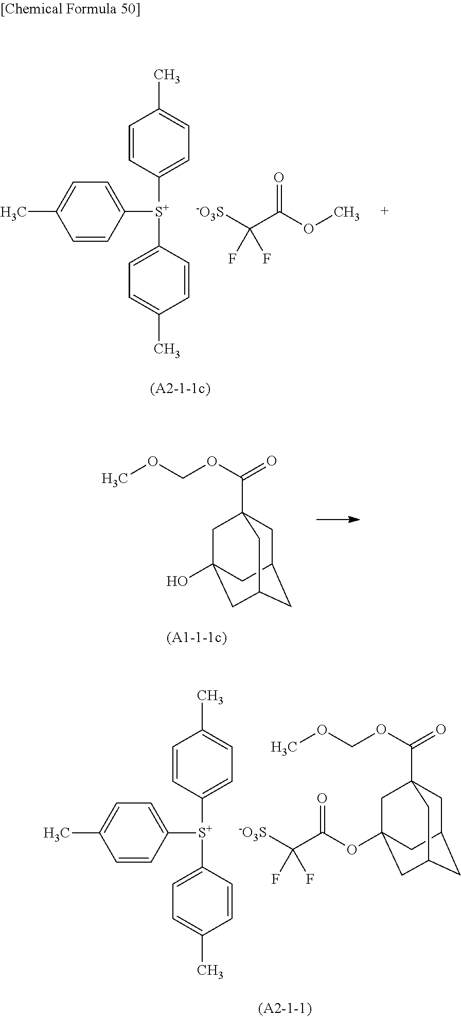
[S+](C1=CC=C(C)C=C1)(C1=CC=C(C)C=C1)C1=CC=C(C)C=C1.[-O3S]C(C(OC)=O)(F)F.C1C2CC3CC(O)(CC1(C(=O)OCOC)C3)C2.[S+](C1=CC=C(C)C=C1)(C1=CC=C(C)C=C1)C1=CC=C(C)C=C1.[-O3S]C(C(OC12CC3(C(=O)OCOC)CC(CC(C1)C3)C2)=O)(F)F
